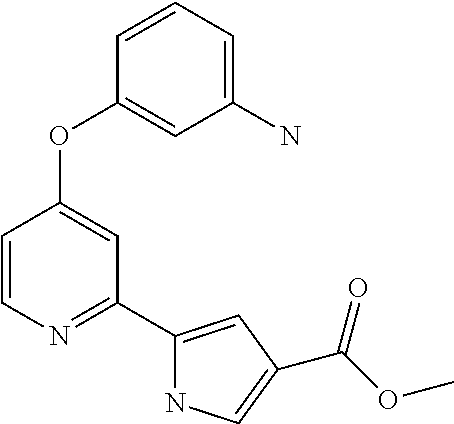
C1=CN=C(C2=CC(C(=O)OC)=CN2)C=C1OC1=CC(N)=CC=C1
